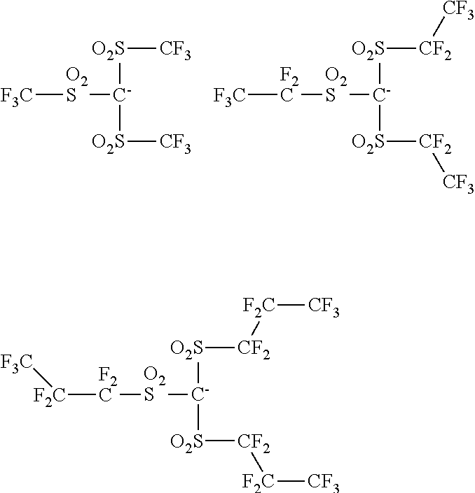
[F3C][O2S][C-]([O2S][CF3])[O2S][CF3].[O2S]([CF2][CF3])[C-]([O2S][CF2][CF3])[O2S][F2C][F3C].[O2S]([CF2][F2C][CF3])[C-]([O2S][CF2][F2C][CF3])[O2S][F2C][F2C][F3C]
